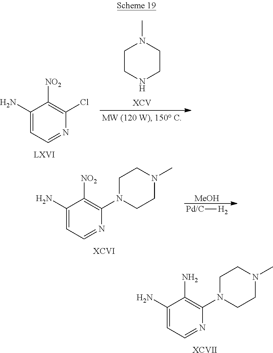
C1CNCCN1C.C1(N)=CC=NC(Cl)=C1[NO2].[MeOH].[Pd/C][H2].C1(N)=CC=NC(N2CCN(C)CC2)=C1[NO2].C1(N)=CC=NC(N2CCN(C)CC2)=C1N.[XCVII]
